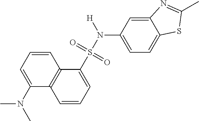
C1(N(C)C)=CC=CC2=C1C=CC=C2S(=O)(=O)N([H])C1=CC=C2C(=C1)N=C(C)S2
